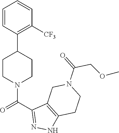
C1=CC=CC(C2CCN(C(C3=NNC4=C3CN(C(=O)COC)CC4)=O)CC2)=C1[CF3]
